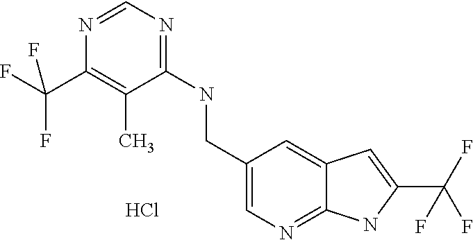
C1(NCC2=CN=C3C(=C2)C=C(C(F)(F)F)N3)=NC=NC(C(F)(F)F)=C1C.Cl
